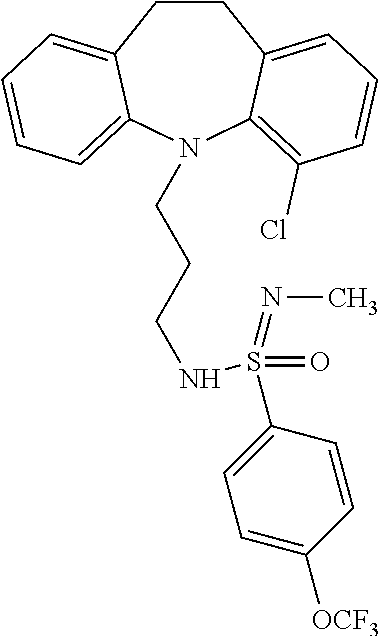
C1CC2=CC=CC(Cl)=C2N(CCCNS(C2=CC=C([OCF3])C=C2)(=O)=NC)C2=CC=CC=C12
